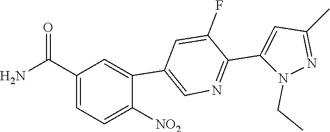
C1(C2=CC(C(N)=O)=CC=C2[NO2])=CN=C(C2=CC(C)=NN2CC)C(F)=C1
